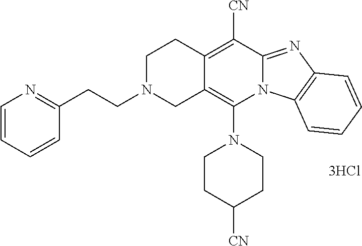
[3HCl].C1CC([CN])CCN1C1=C2C(=C([CN])C3=NC4=C(N13)C=CC=C4)CCN(CCC1=NC=CC=C1)C2
